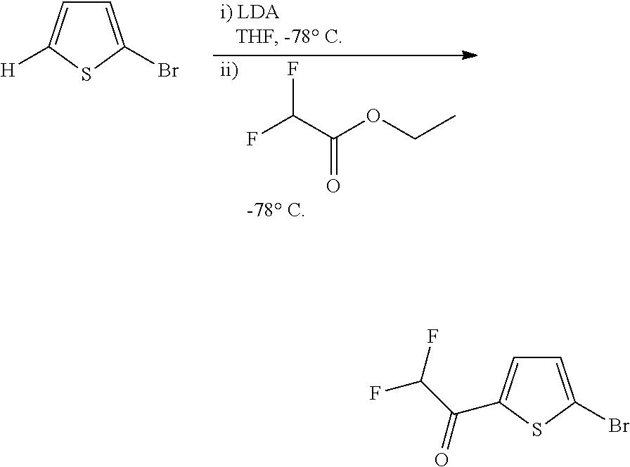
FC(C(OCC)=O)F.[-78 C].[ii)].C1=C(Br)SC([H])=C1.C1=C(Br)SC(C(C(F)F)=O)=C1
